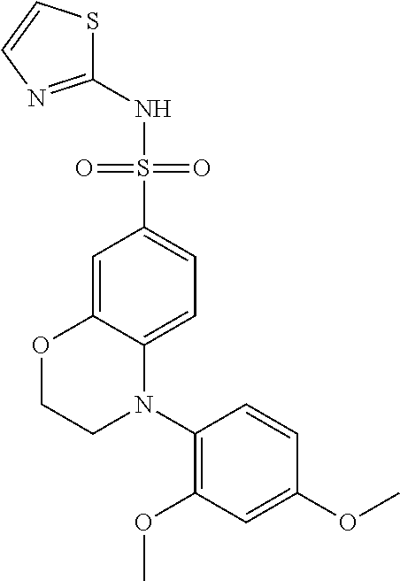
C1(NS(C2=CC=C3C(=C2)OCCN3C2=C(OC)C=C(OC)C=C2)(=O)=O)=NC=CS1
